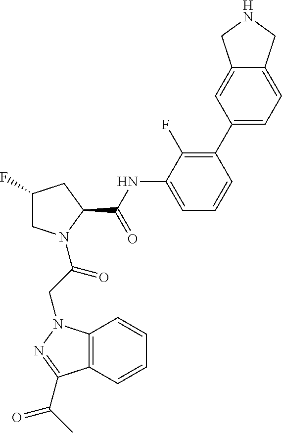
C12=C(N(CC(=O)N3CC(F)CC3C(NC3=CC=CC(C4=CC=C5C(=C4)CNC5)=C3F)=O)N=C1C(C)=O)C=CC=C2
